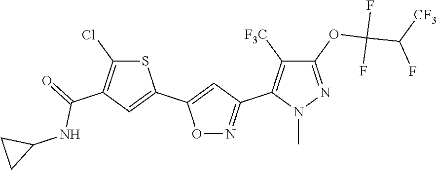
C1(OC(C(F)[CF3])(F)F)=NN(C)C(C2=NOC(C3=CC(C(NC4CC4)=O)=C(Cl)S3)=C2)=C1[F3C]
